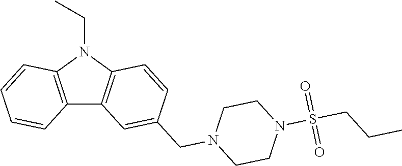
C12=C(N(CC)C3=C1C=C(CN1CCN(S(CCC)(=O)=O)CC1)C=C3)C=CC=C2
